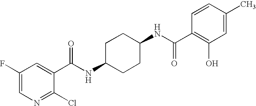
N(C1CCC(NC(C2=C(O)C=C(C)C=C2)=O)CC1)C(C1=CC(F)=CN=C1Cl)=O
